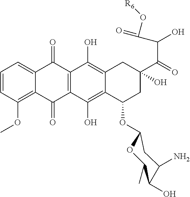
C1=CC(OC)=C2C(=C1)C(=O)C1=C(C2=O)C(O)=C2C(=C1O)CC(C(=O)C(C(=O)O[R6])O)(O)CC2OC1OC(C)C(O)C(N)C1
